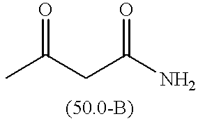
O=C(C)CC(N)=O
